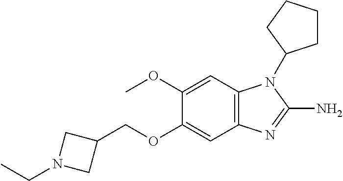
C1(OC)=CC2=C(C=C1OCC1CN(CC)C1)N=C(N)N2C1CCCC1
